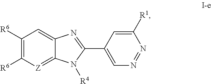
C1([R6])=C([R6])[Z]=C2C(=C1)N=C(C1=CN=NC([R1])=C1)N2[R4]
